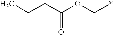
C(OC*)(CCC)=O
